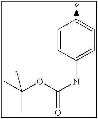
C1=CC=CC(NC(OC(C)(C)C)=O)=C1
